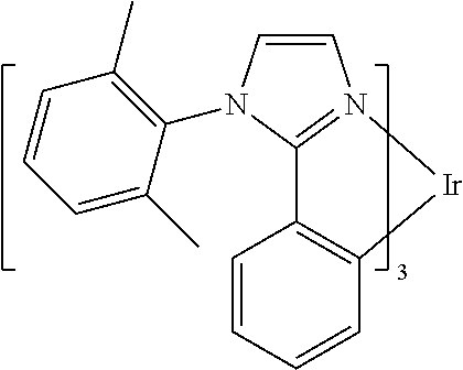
C1=CN(C2=C(C)C=CC=C2C)C2=N1[Ir]C1=C2C=CC=C1
